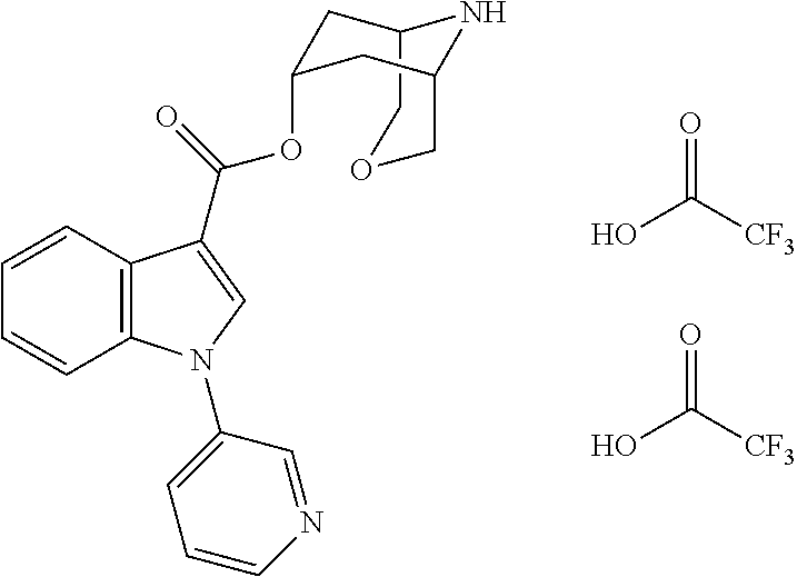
OC([CF3])=O.OC([CF3])=O.C1=CC2=C(C=C1)C(C(=O)OC1CC3COCC(C1)N3)=CN2C1=CC=CN=C1
